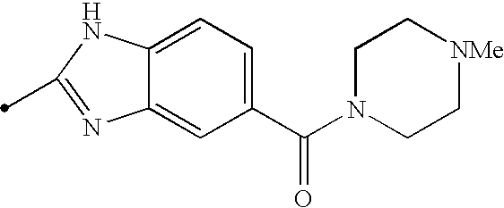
C1(C(N2CC[NMe]CC2)=O)=CC=C2C(=C1)N=C(C)N2
